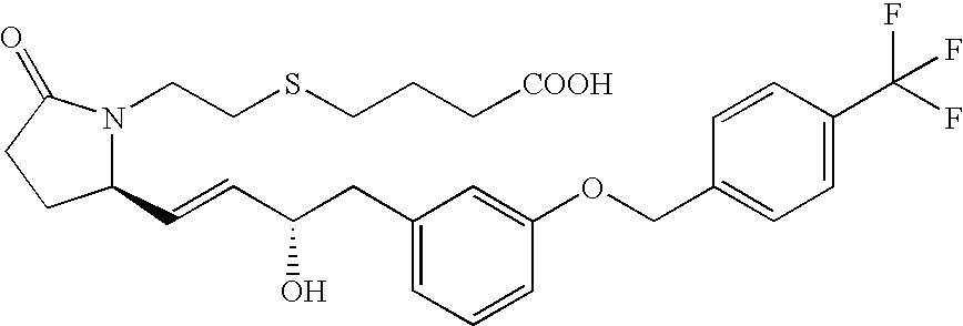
C1(C=CC(CC2=CC=CC(OCC3=CC=C(C(F)(F)F)C=C3)=C2)O)N(CCSCCC[COOH])C(=O)CC1
